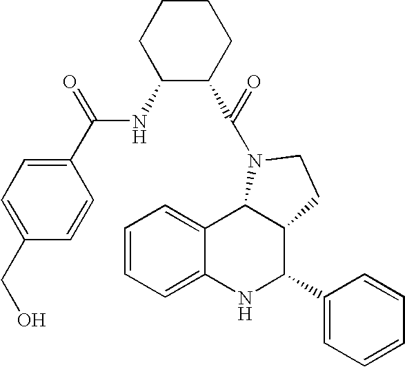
C1=CC=C2C(=C1)C1C(C(C3=CC=CC=C3)N2)CCN1C(C1CCCCC1NC(C1=CC=C(CO)C=C1)=O)=O
